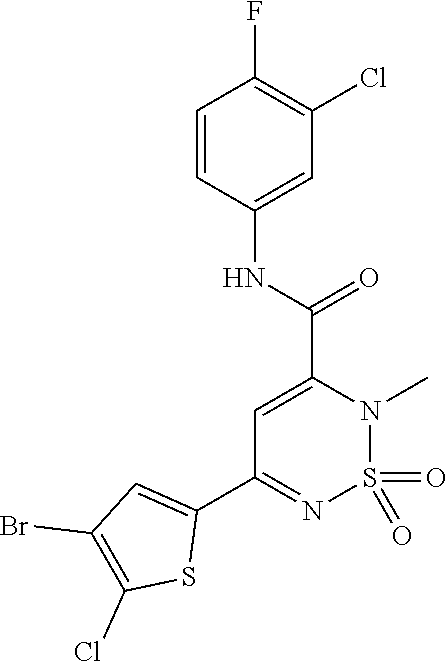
C1=C(C(NC2=CC(Cl)=C(F)C=C2)=O)N(C)S(=O)(=O)N=C1C1=CC(Br)=C(Cl)S1
